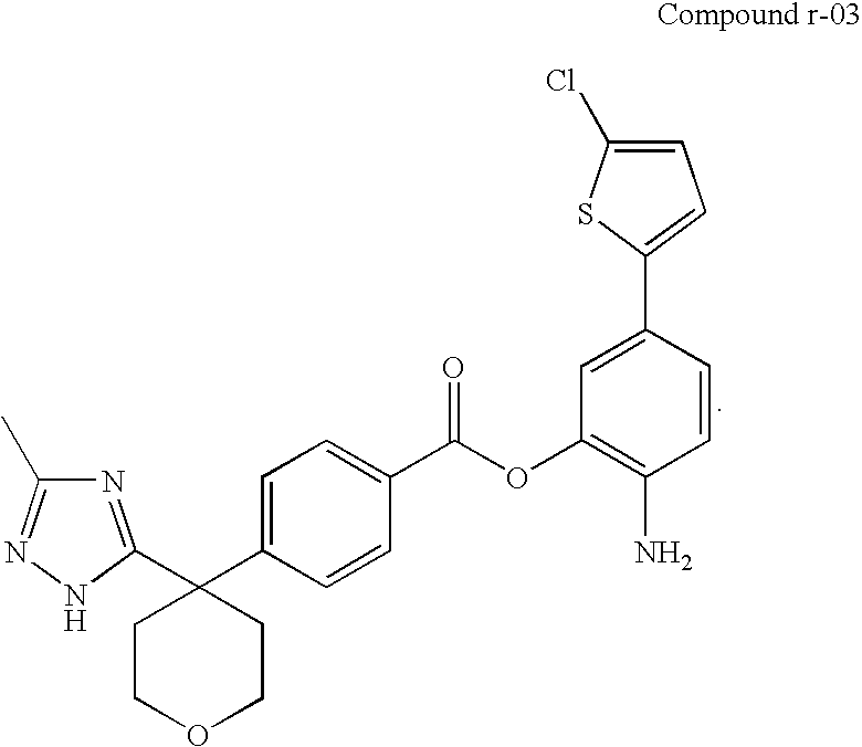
C1=C(C2(C3=NC(C)=NN3)CCOCC2)C=CC(C(OC2=C(N)C=CC(C3=CC=C(Cl)S3)=C2)=O)=C1
